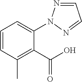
C1=CC(C)=C(C(O)=O)C(N2N=CC=N2)=C1
